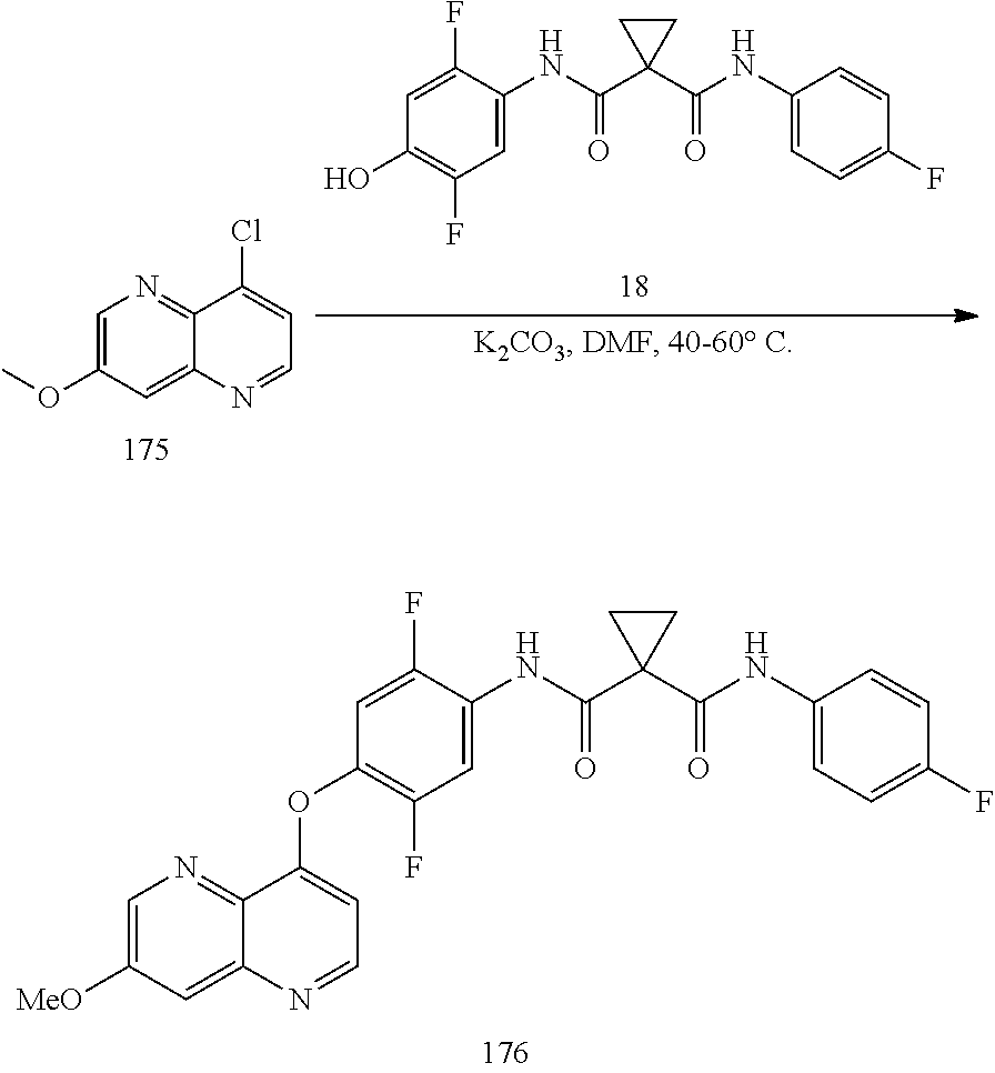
C1=C(OC)C=C2C(=N1)C(Cl)=CC=N2.C1(NC(C2(C(=O)NC3=CC(F)=C(O)C=C3F)CC2)=O)=CC=C(F)C=C1.C1(NC(C2(C(=O)NC3=CC(F)=C(OC4=CC=NC5=CC([MeO])=CN=C45)C=C3F)CC2)=O)=CC=C(F)C=C1
